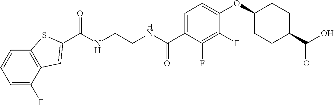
N(CCNC(C1=CC=C(OC2CCC(C(O)=O)CC2)C(F)=C1F)=O)C(=O)C1=CC2=C(C=CC=C2F)S1
